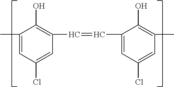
C1(C)=CC(Cl)=CC(C=CC2=CC(Cl)=CC(C)=C2O)=C1O
